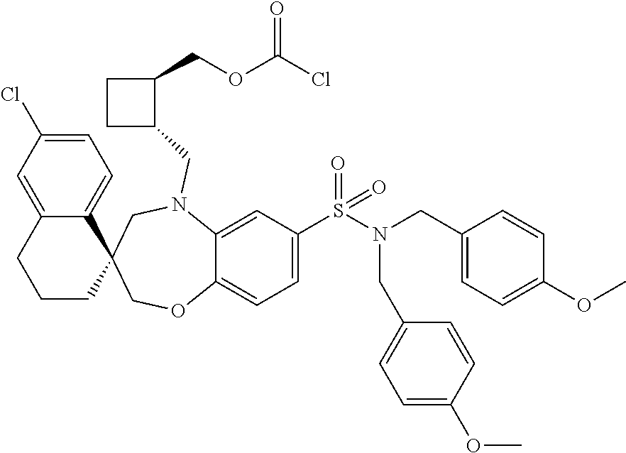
C12=CC(Cl)=CC=C1C1(CCC2)COC2=CC=C(S(N(CC3=CC=C(OC)C=C3)CC3=CC=C(OC)C=C3)(=O)=O)C=C2N(CC2C(COC(Cl)=O)CC2)C1
